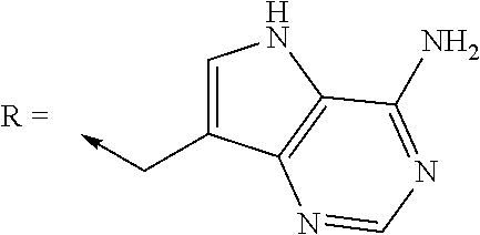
C1=C(C->C)C2=C(N1)C(N)=NC=N2
